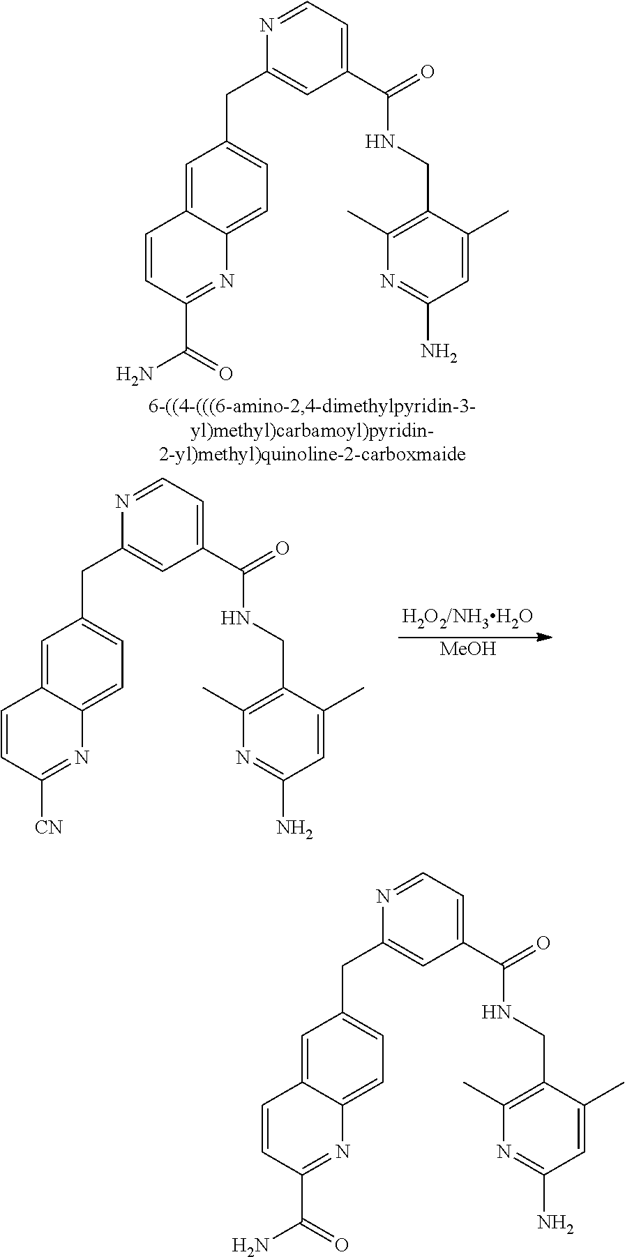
C1(C(=O)NCC2=C(C)N=C(N)C=C2C)=CC=NC(CC2=CC=C3C(=C2)C=CC(C(=O)N)=N3)=C1.[MeOH].C1(C(=O)NCC2=C(C)N=C(N)C=C2C)=CC=NC(CC2=CC=C3C(=C2)C=CC([CN])=N3)=C1.C1(C(=O)NCC2=C(C)N=C(N)C=C2C)=CC=NC(CC2=CC=C3C(=C2)C=CC(C(=O)N)=N3)=C1
